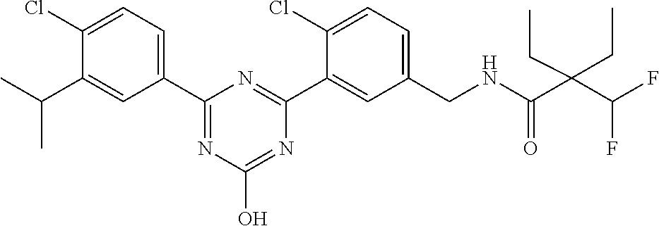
C1(C2=NC(O)=NC(C3=CC(CNC(C(C(F)F)(CC)CC)=O)=CC=C3Cl)=N2)=CC=C(Cl)C(C(C)C)=C1
